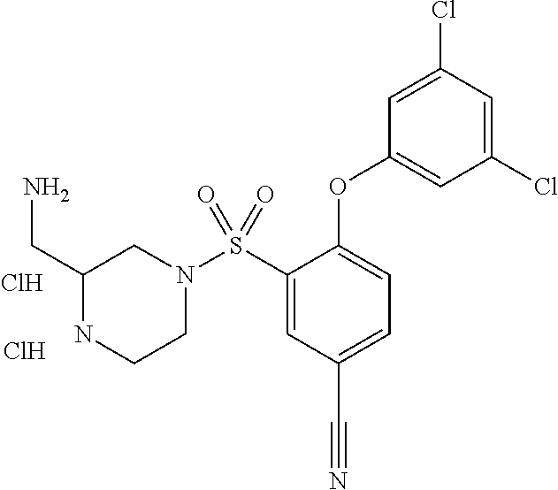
N1(S(C2=CC(C#N)=CC=C2OC2=CC(Cl)=CC(Cl)=C2)(=O)=O)CC(CN)NCC1.Cl.Cl
